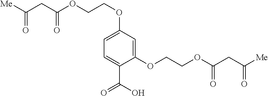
[Me]C(CC(OCCOC1=CC=C(C(O)=O)C(OCCOC(=O)CC(=O)[Me])=C1)=O)=O
